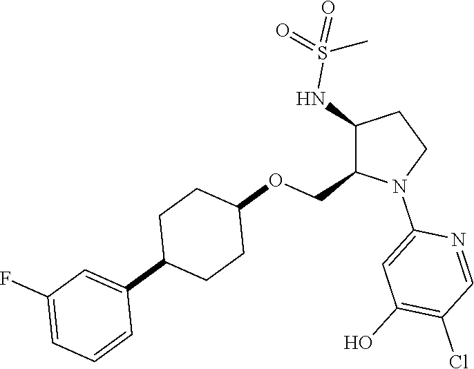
C1(NS(=O)(=O)C)C(COC2CCC(C3=CC(F)=CC=C3)CC2)N(C2=CC(O)=C(Cl)C=N2)CC1
